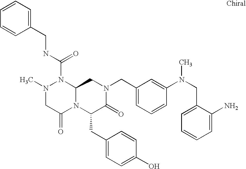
N1(C(NCC2=CC=CC=C2)=O)N(C)CC(=O)N2C1CN(CC1=CC=CC(N(CC3=CC=CC=C3N)C)=C1)C(=O)C2CC1=CC=C(O)C=C1
